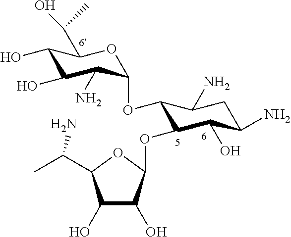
C1(O)C(O)C(OC2C(O)C(N)CC(N)C2OC2C(N)C(O)C(O)C(C(O)C)O2)OC1C(C)N
